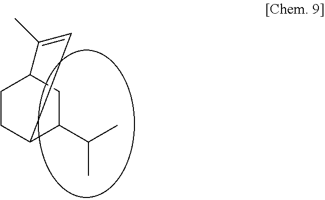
C1Cc2c~C(C)C1CC2C(C)C
